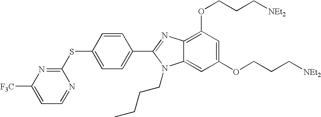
C1(C2=NC3=C(OCCC[NEt2])C=C(OCCC[NEt2])C=C3N2CCCC)=CC=C(SC2=NC([F3C])=CC=N2)C=C1
